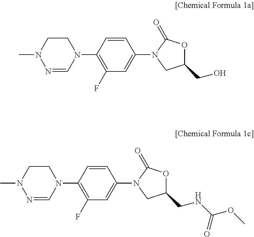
C1(F)=C(N2C=NN(C)CC2)C=CC(N2C(=O)OC(CO)C2)=C1.C1(F)=C(N2C=NN(C)CC2)C=CC(N2C(=O)OC(CNC(OC)=O)C2)=C1
